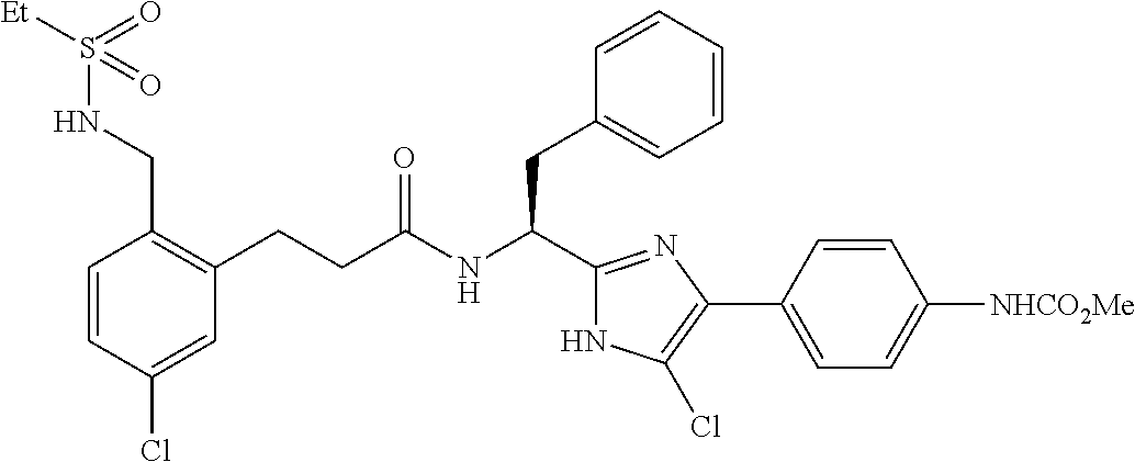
C1(Cl)=CC(CCC(NC(CC2=CC=CC=C2)C2=NC(C3=CC=C([NHCO2Me])C=C3)=C(Cl)N2)=O)=C(CNS([Et])(=O)=O)C=C1
